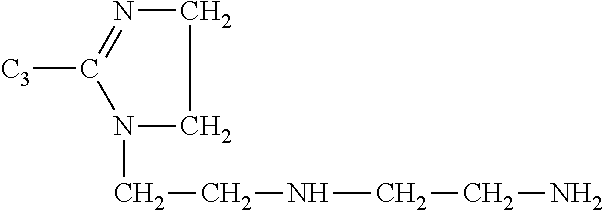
N1(CCNCCN)CCN=C1[C3]
